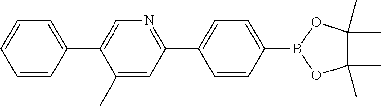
C1=CC(C2=CN=C(C3=CC=C(B4OC(C)(C)C(C)(C)O4)C=C3)C=C2C)=CC=C1
